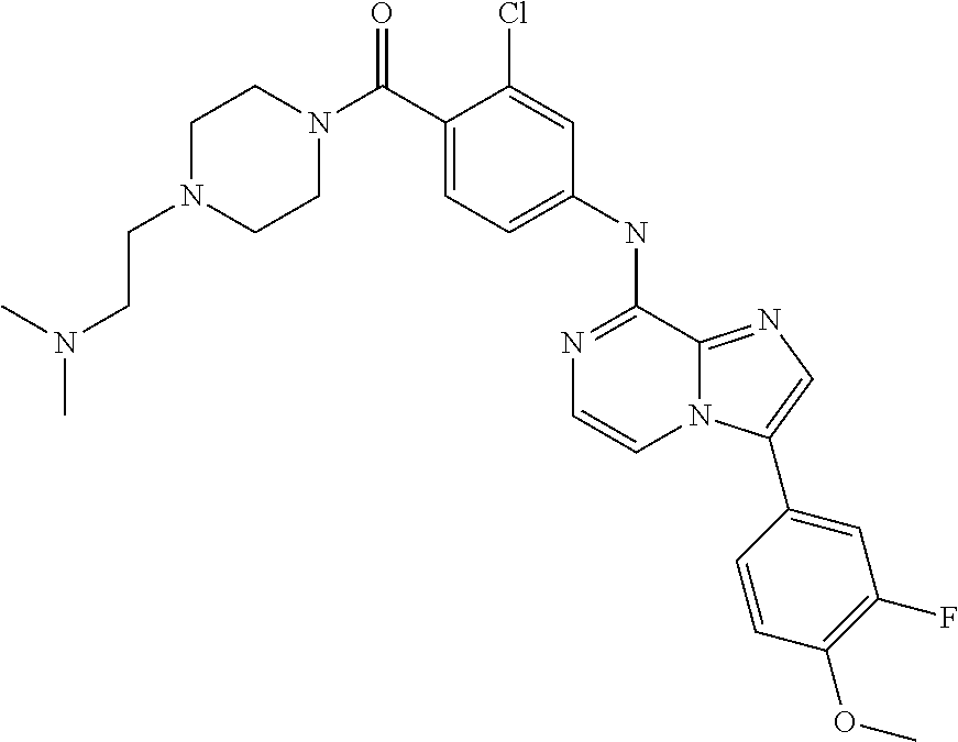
C(C1=CC=C(NC2=NC=CN3C2=NC=C3C2=CC(F)=C(OC)C=C2)C=C1Cl)(N1CCN(CCN(C)C)CC1)=O
